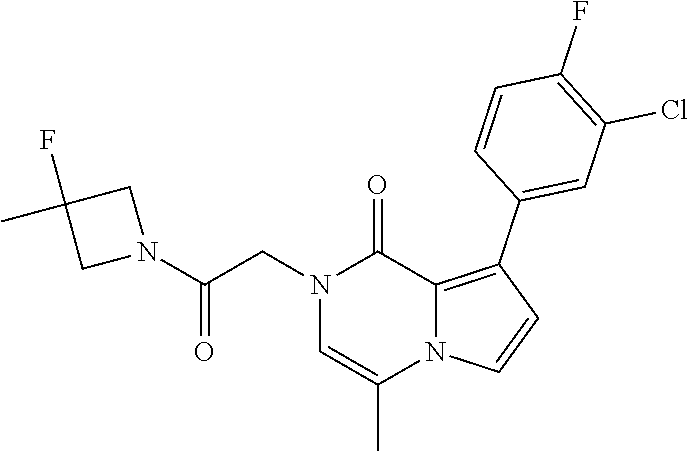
N1(CC(N2CC(F)(C)C2)=O)C=C(C)N2C(=C(C3=CC(Cl)=C(F)C=C3)C=C2)C1=O
